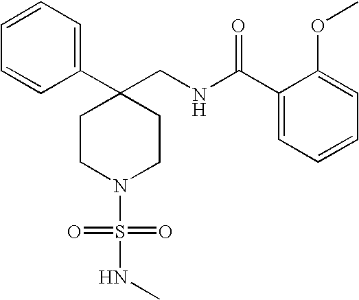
C1(CNC(C2=CC=CC=C2OC)=O)(C2=CC=CC=C2)CCN(S(=O)(=O)NC)CC1
